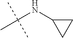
N(C1CC1)C(C)(C)C
